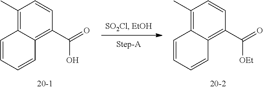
C1(C)=C2C(=C(C(=O)O)C=C1)C=CC=C2.C1(C)=C2C(=C(C(=O)[OEt])C=C1)C=CC=C2
